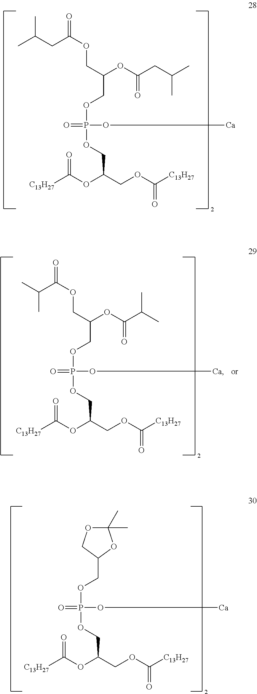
O=C(OCC(COP(OCC(COC([C13H27])=O)OC([C13H27])=O)(O[Ca])=O)OC(CC(C)C)=O)CC(C)C.C1(COP(OCC(COC([C13H27])=O)OC([C13H27])=O)(O[Ca])=O)OC(C)(C)OC1.O=C(OCC(COP(OCC(COC([C13H27])=O)OC([C13H27])=O)(O[Ca])=O)OC(C(C)C)=O)C(C)C
